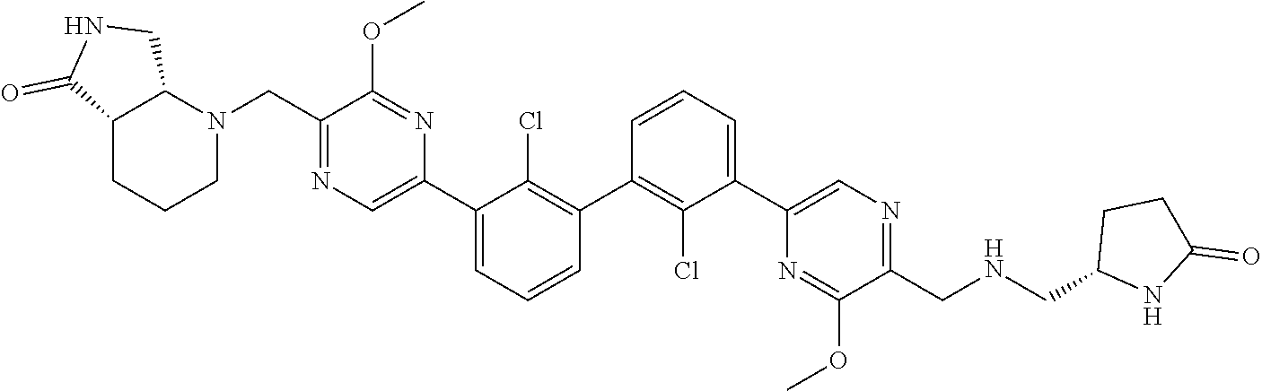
N1=C(CN2C3C(CCC2)C(=O)NC3)C(OC)=NC(C2=CC=CC(C3=C(Cl)C(C4=CN=C(CNCC5CCC(=O)N5)C(OC)=N4)=CC=C3)=C2Cl)=C1
